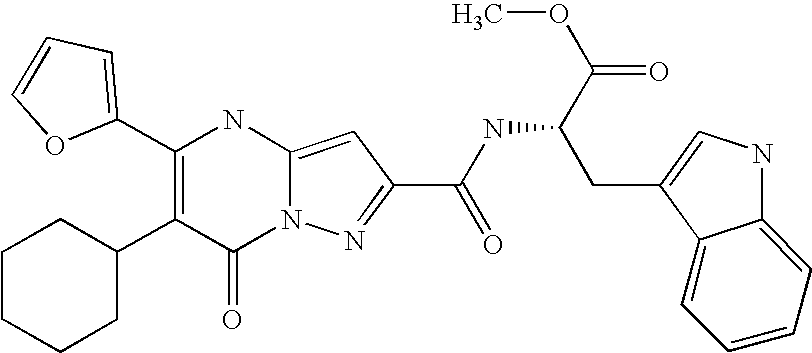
C1(=O)N2C(=CC(C(NC(C(OC)=O)CC3=CNC4=CC=CC=C43)=O)=N2)NC(C2=CC=CO2)=C1C1CCCCC1
